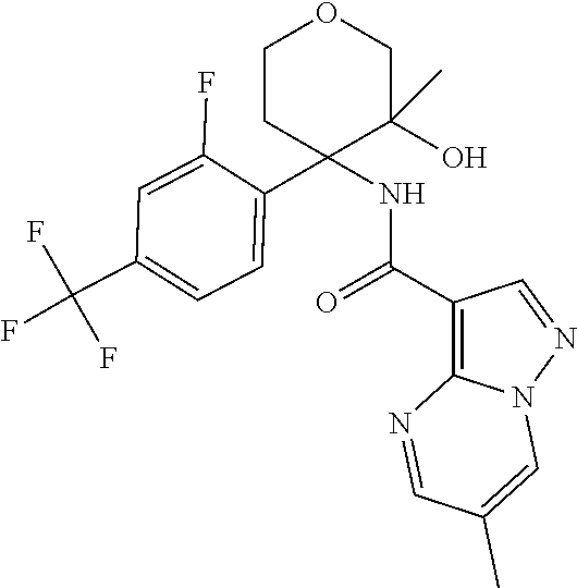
C1CC(NC(=O)C2=C3N(N=C2)C=C(C)C=N3)(C2=CC=C(C(F)(F)F)C=C2F)C(O)(C)CO1
